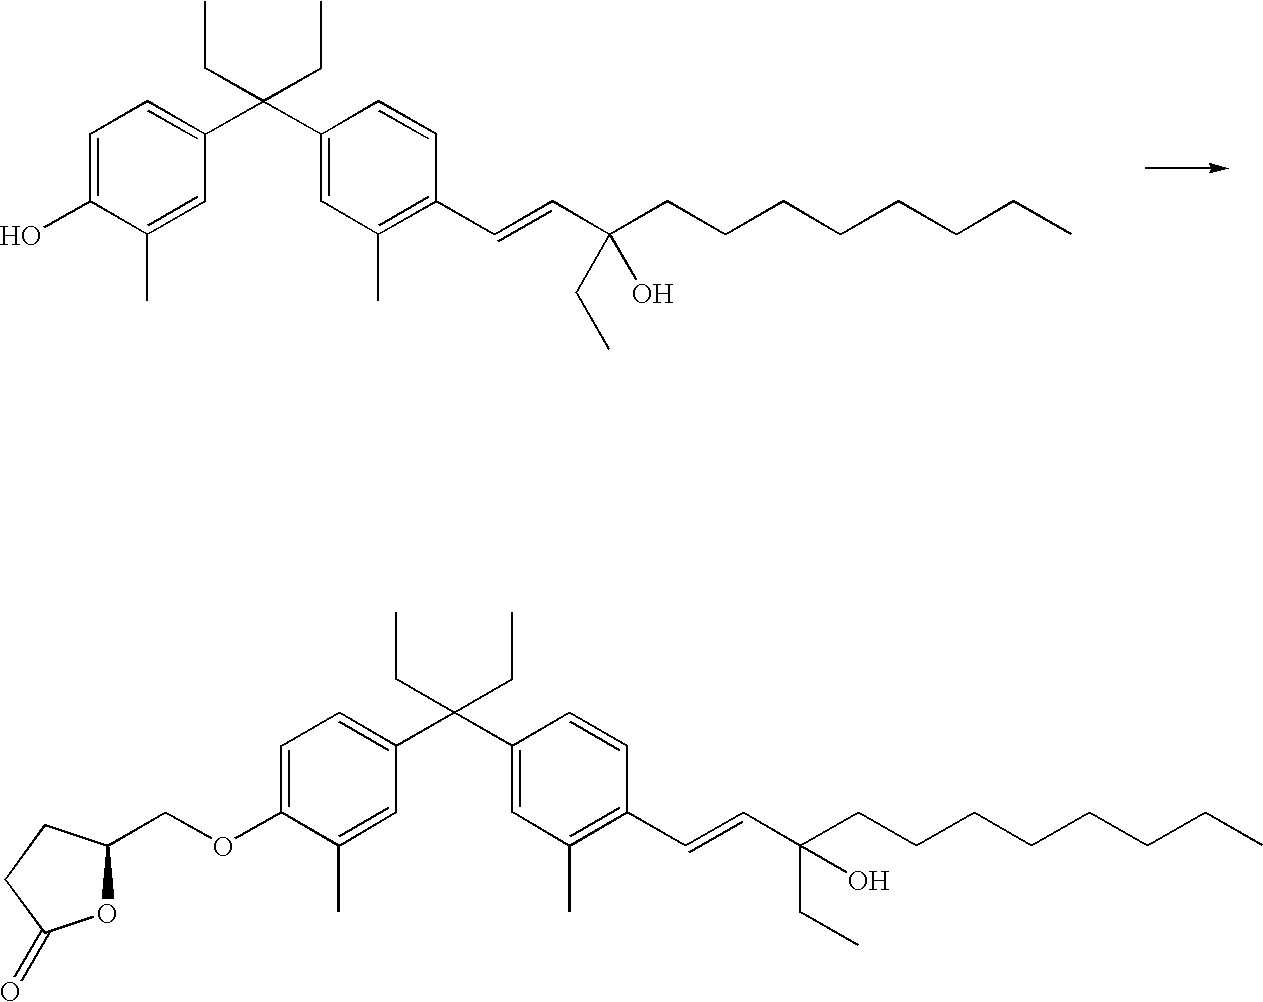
C1=C(O)C(C)=CC(C(C2=CC(C)=C(C=CC(CCCCCCCC)(CC)O)C=C2)(CC)CC)=C1.C1=C(OCC2OC(=O)CC2)C(C)=CC(C(C2=CC(C)=C(C=CC(CCCCCCCC)(CC)O)C=C2)(CC)CC)=C1
